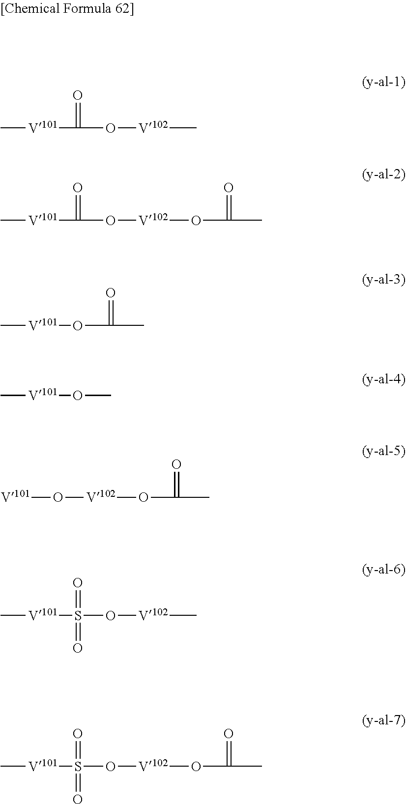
C[V101]C(O[V102]C)=O.C[V101]C(O[V102]OC(C)=O)=O.C[V101]OC(C)=O.C[V101]OC.[V101]O[V102]OC(C)=O.C[V101]S(O[V102]C)(=O)=O.C[V101]S(O[V102]OC(C)=O)(=O)=O
